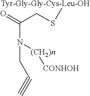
C(CS[Tyr-Gly-Gly-Cys-Leu-OH])(N(CC#C)[(CH2)n][CONHOH])=O
